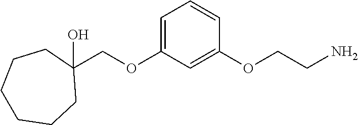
C1=C(OCC2(O)CCCCCC2)C=C(OCCN)C=C1
